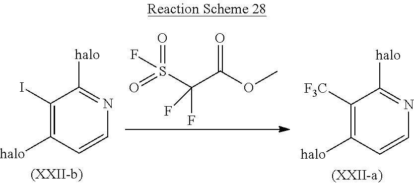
C1(I)=C([halo])C=CN=C1[halo].C(C(OC)=O)(S(=O)(=O)F)(F)F.C1([F3C])=C([halo])C=CN=C1[halo]
